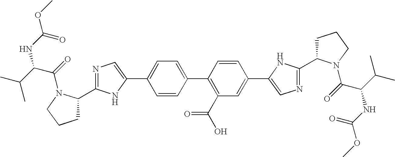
C1=CC(C2=C(C(O)=O)C=C(C3=CN=C(C4CCCN4C(C(C(C)C)NC(=O)OC)=O)N3)C=C2)=CC=C1C1=CN=C(C2CCCN2C(C(NC(=O)OC)C(C)C)=O)N1
